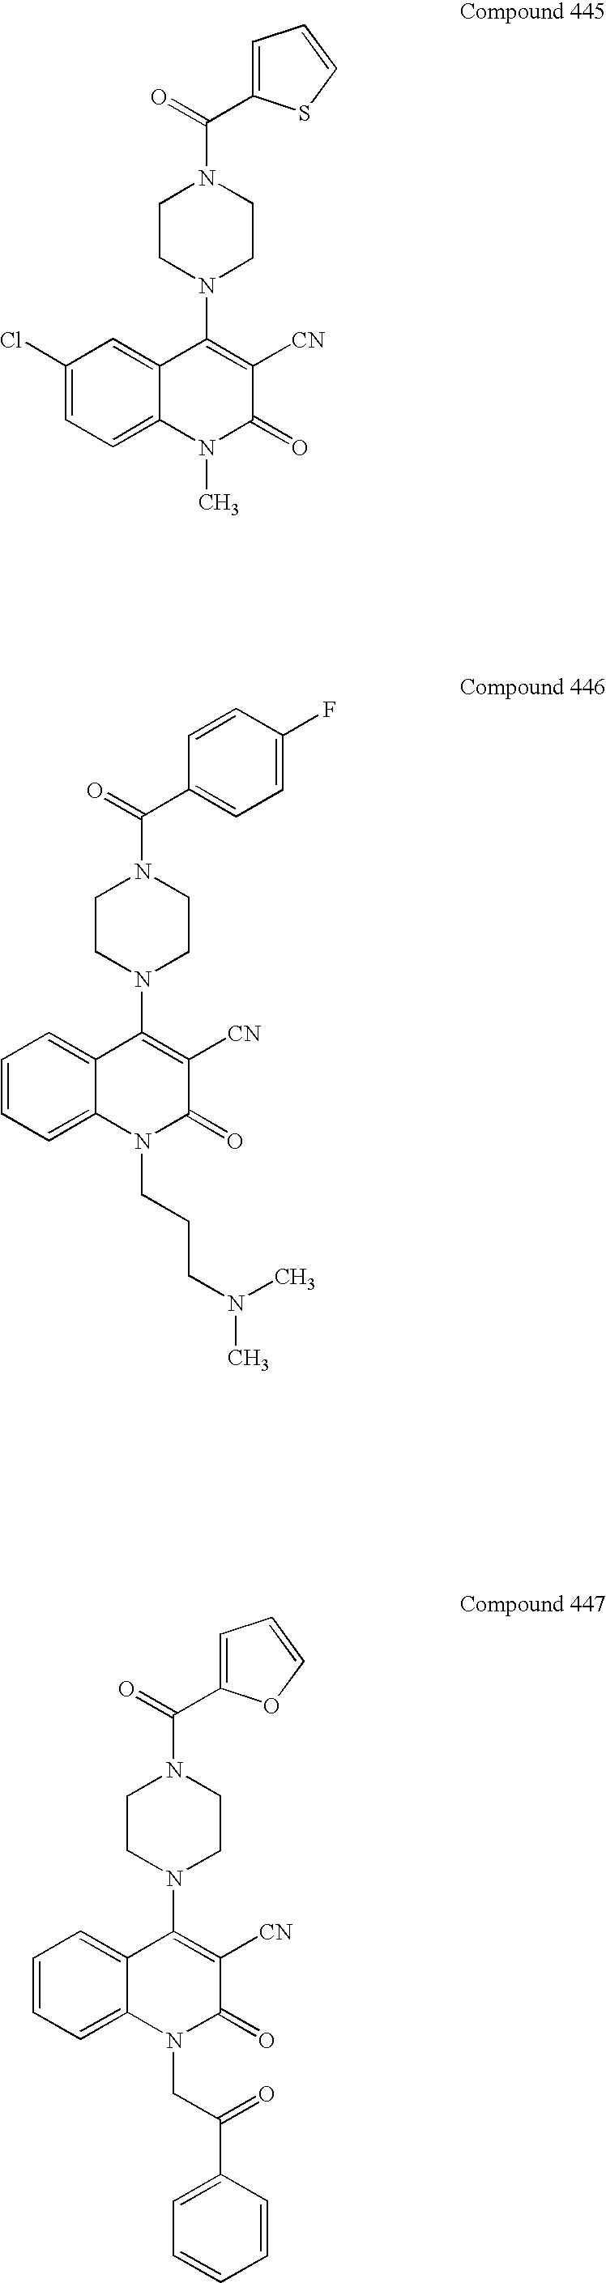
C(=O)(N1CCN(C2=C([CN])C(=O)N(C)C3=CC=C(Cl)C=C23)CC1)C1=CC=CS1.C(=O)(N1CCN(C2=C([CN])C(=O)N(CCCN(C)C)C3=CC=CC=C23)CC1)C1=CC=C(F)C=C1.C(=O)(N1CCN(C2=C([CN])C(=O)N(CC(C3=CC=CC=C3)=O)C3=CC=CC=C23)CC1)C1=CC=CO1
